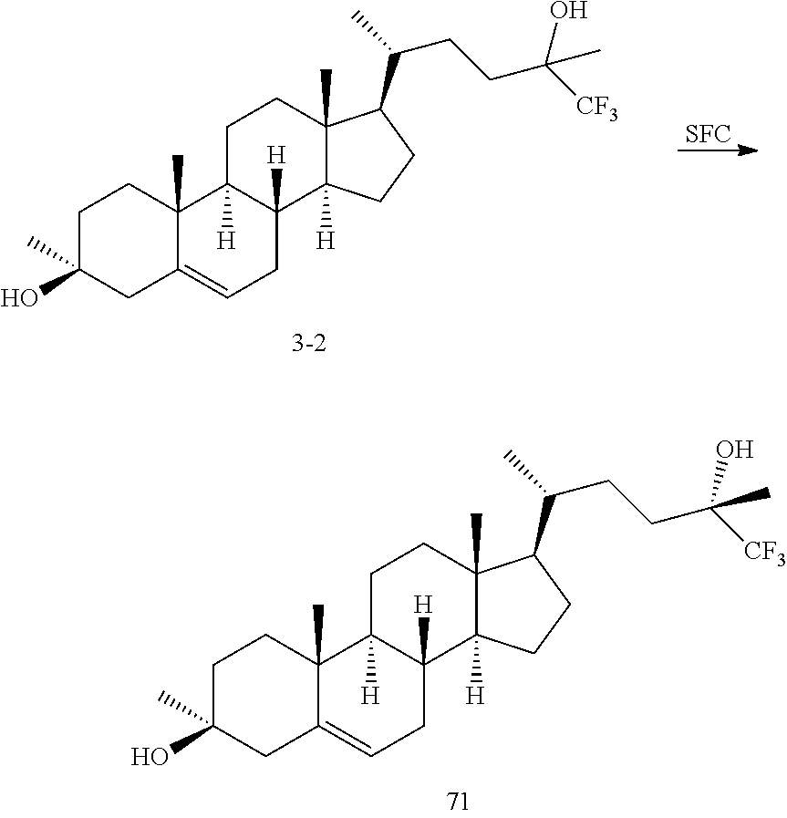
[SFC].C1C(O)(C)CC2=CCC3([H])C([H])(C2(C)C1)CCC1(C)C3([H])CCC1C(C)CCC([CF3])(O)C.C1C(O)(C)CC2=CCC3([H])C([H])(C2(C)C1)CCC1(C)C3([H])CCC1C(C)CCC([CF3])(O)C
